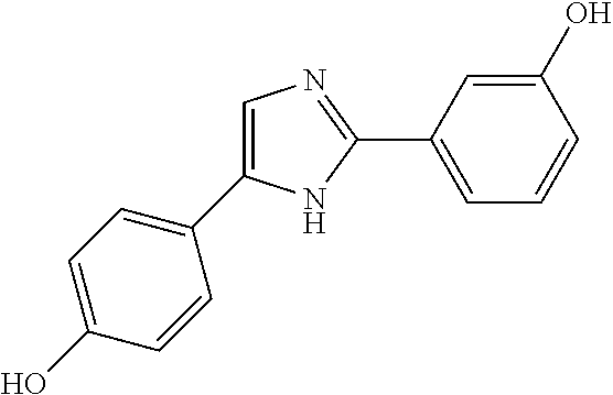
C1=C(C2=CC=C(O)C=C2)NC(C2=CC=CC(O)=C2)=N1
